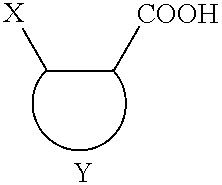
C(C[COOH])[X].[Y]
